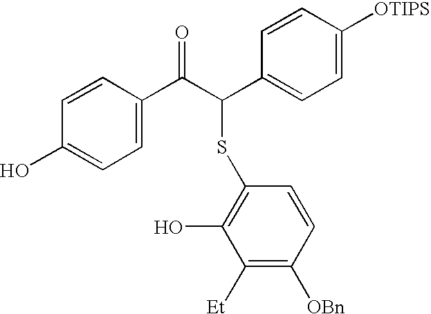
C1=CC(O)=CC=C1C(C(C1=CC=C([OTIPS])C=C1)SC1=C(O)C([Et])=C([OBn])C=C1)=O
